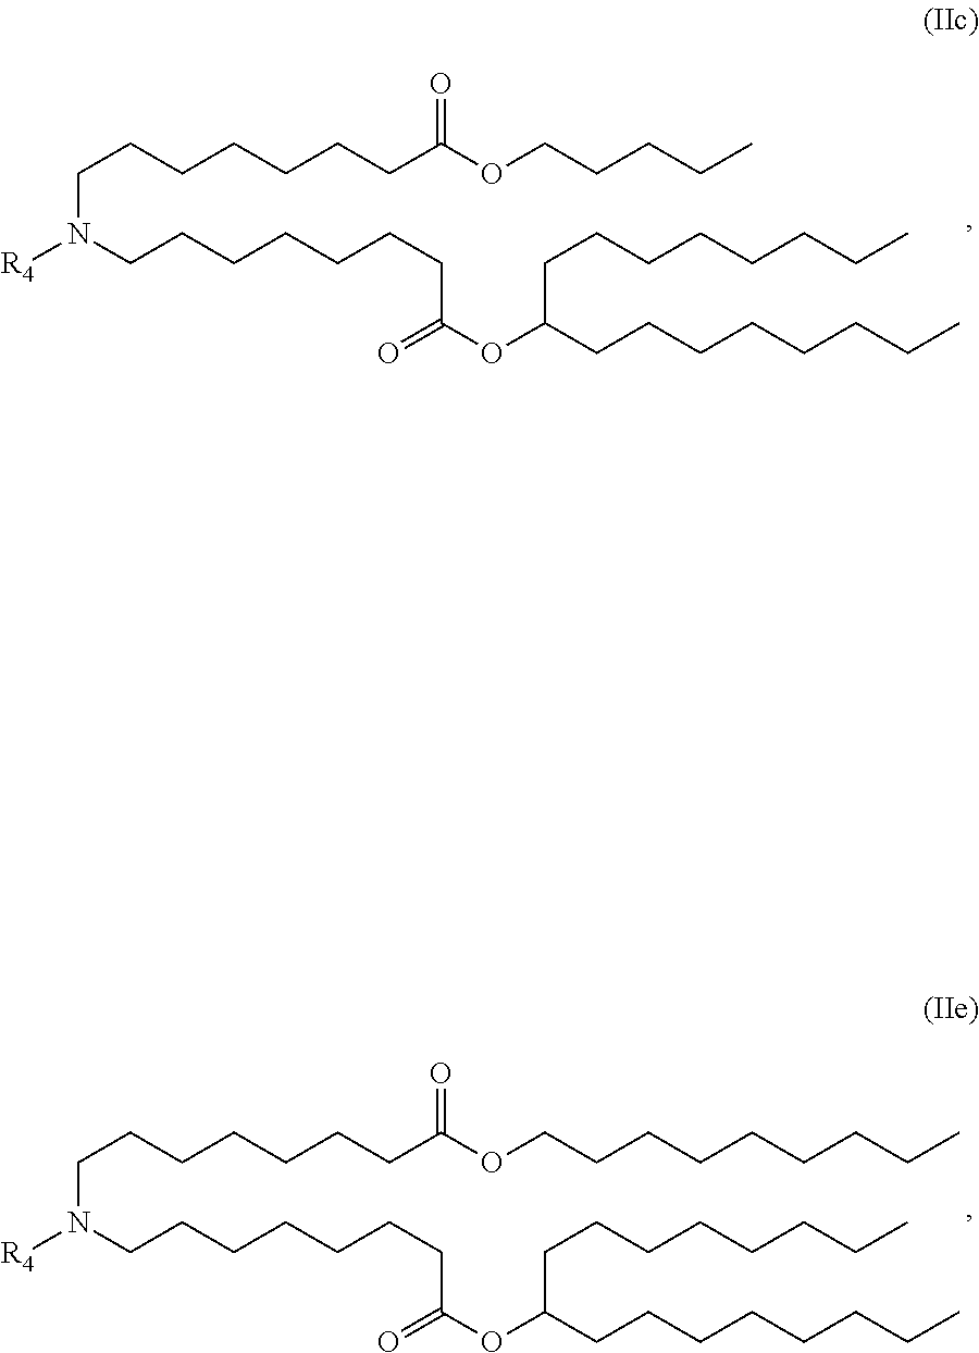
C(N(CCCCCCCC(OC(CCCCCCCC)CCCCCCCC)=O)[R4])CCCCCCC(OCCCCC)=O.C(N(CCCCCCCC(OC(CCCCCCCC)CCCCCCCC)=O)[R4])CCCCCCC(OCCCCCCCCC)=O
